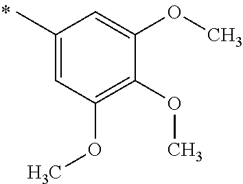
CC1=CC(OC)=C(OC)C(OC)=C1
